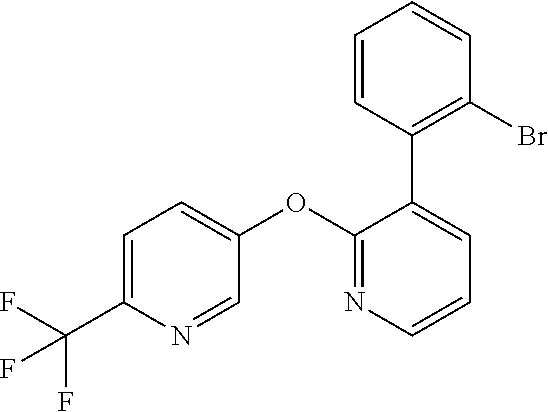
C1=C(C(F)(F)F)N=CC(OC2=NC=CC=C2C2=C(Br)C=CC=C2)=C1
